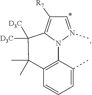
C1(C)=CC=CC2=C1N1N(C)=CC([R7])=C1C([D3C])([D3C])C2(C)C
